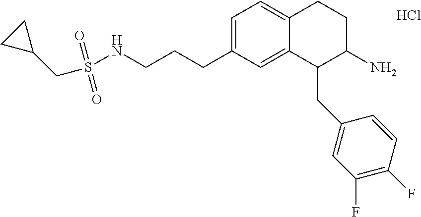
C1=C(CCCNS(CC2CC2)(=O)=O)C=C2C(=C1)CCC(N)C2CC1=CC(F)=C(F)C=C1.Cl
